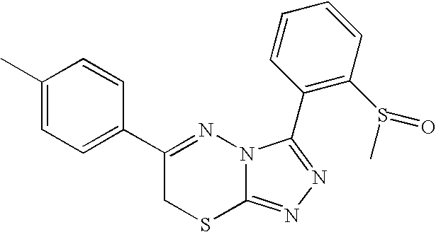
C1=C(C)C=CC(C2=NN3C(=NN=C3C3=C(S(=O)C)C=CC=C3)SC2)=C1
